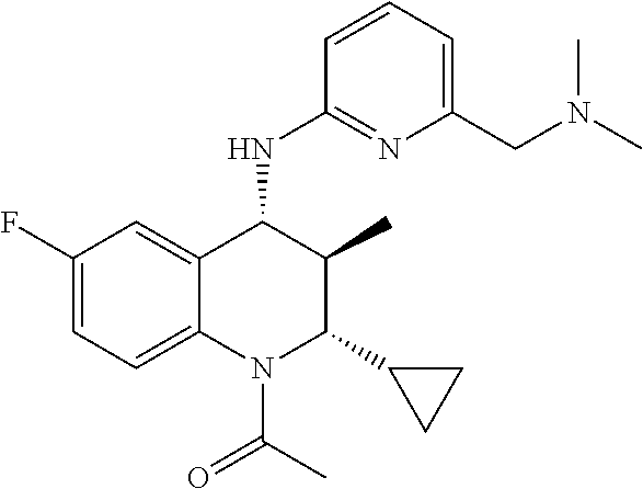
C1(F)=CC=C2C(=C1)C(NC1=NC(CN(C)C)=CC=C1)C(C)C(C1CC1)N2C(C)=O
